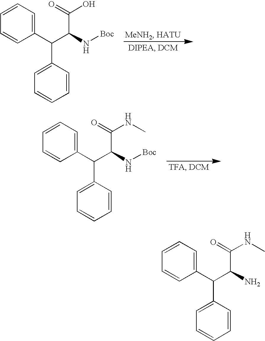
C1=CC=C(C(C(N[Boc])C(=O)O)C2=CC=CC=C2)C=C1.C1=CC=C(C(C(N[Boc])C(=O)NC)C2=CC=CC=C2)C=C1.C1=CC=C(C(C(N)C(=O)NC)C2=CC=CC=C2)C=C1
